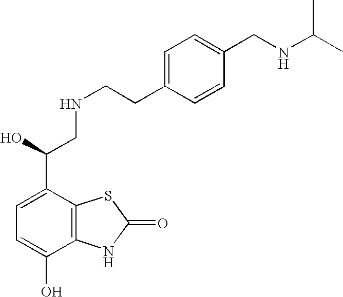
C1=C(C(CNCCC2=CC=C(CNC(C)C)C=C2)O)C2=C(C(O)=C1)NC(=O)S2
